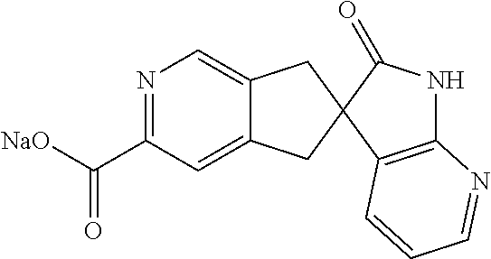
N1=C(C([NaO])=O)C=C2C(=C1)CC1(C2)C2=C(NC1=O)N=CC=C2
